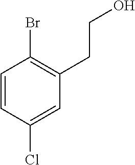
C1=CC(Cl)=CC(CCO)=C1Br
